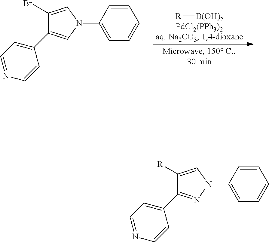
C1(Br)=CN(C2=CC=CC=C2)C=C1C1=CC=NC=C1.[R][B(OH)2].C1([R])=CN(C2=CC=CC=C2)N=C1C1=CC=NC=C1
